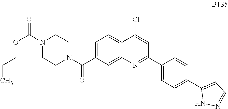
C1=C(C(N2CCN(C(=O)OCCC)CC2)=O)C=C2C(=C1)C(Cl)=CC(C1=CC=C(C3=CC=NN3)C=C1)=N2
